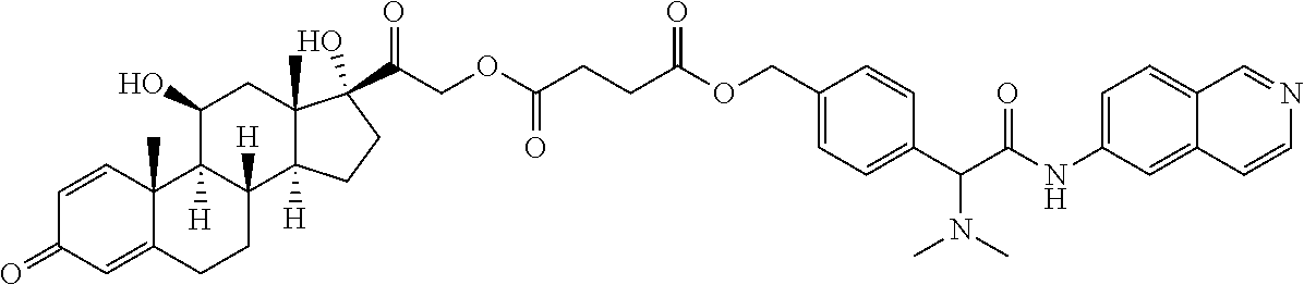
C1=CC2(C)C(=CC1=O)CCC1([H])C2([H])C(O)CC2(C)C1([H])CCC2(C(=O)COC(CCC(OCC1=CC=C(C(C(NC2=CC=C3C(=C2)C=CN=C3)=O)N(C)C)C=C1)=O)=O)O
